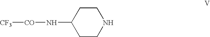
C1CC(N[CO][CF3])CCN1
